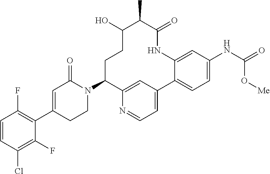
C1=CC(Cl)=C(F)C(C2=CC(=O)N(C3C4=CC(=CC=N4)C4=CC=C(NC(=O)O[Me])C=C4NC(=O)C(C)C(O)CC3)CC2)=C1F
